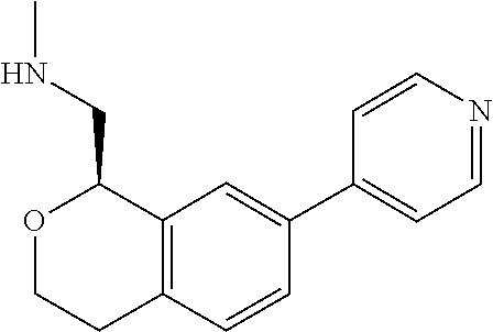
C1=C(C2=CC=NC=C2)C=CC2=C1C(CNC)OCC2
